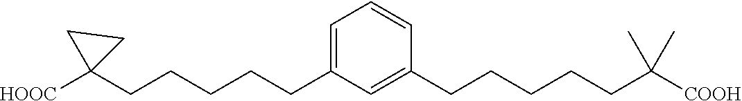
C(CCCCC1=CC=CC(CCCCCC([COOH])(C)C)=C1)C1([HOOC])CC1
